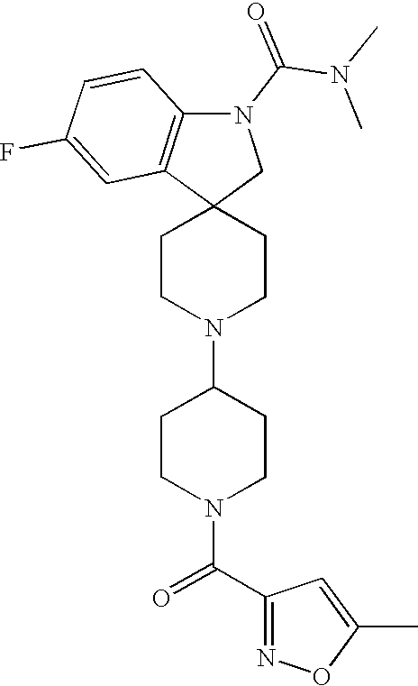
C1CN(C2CCN(C(=O)C3=NOC(C)=C3)CC2)CCC12CN(C(N(C)C)=O)C1=C2C=C(F)C=C1
